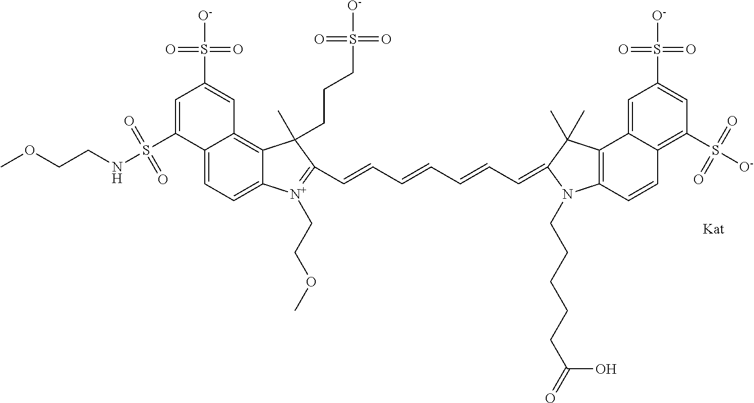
C1=C(S(NCCOC)(=O)=O)C2=CC=C3C(=C2C=C1S([O-])(=O)=O)C(C)(CCCS(=O)(=O)[O-])C(C=CC=CC=CC=C1C(C)(C)C2=C(C=CC4=C(S([O-])(=O)=O)C=C(S([O-])(=O)=O)C=C24)N1CCCCCC(=O)O)=[N+]3CCOC
